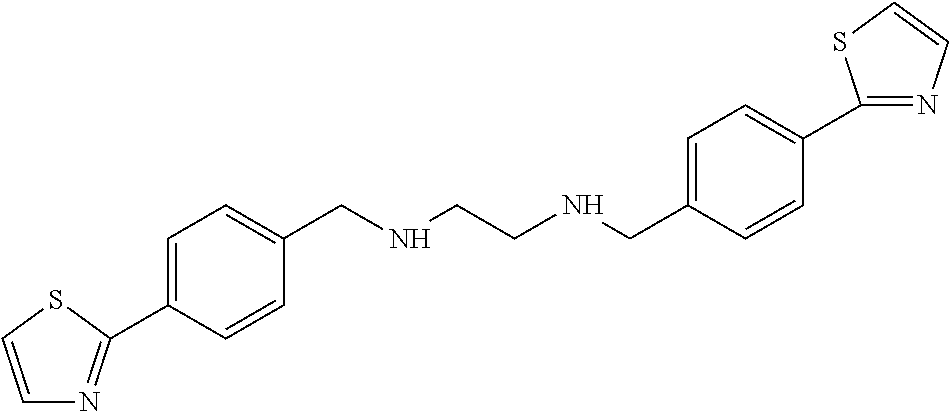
C1=C(C2=NC=CS2)C=CC(CNCCNCC2=CC=C(C3=NC=CS3)C=C2)=C1
